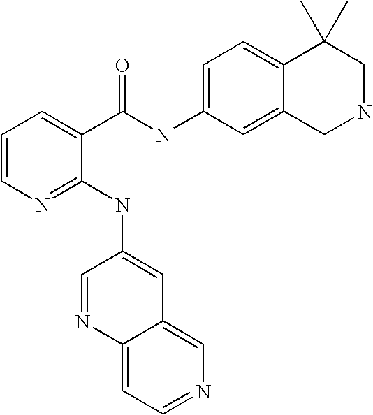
C1=CN=C(NC2=CC3=CN=CC=C3N=C2)C(C(NC2=CC=C3C(=C2)CNCC3(C)C)=O)=C1
